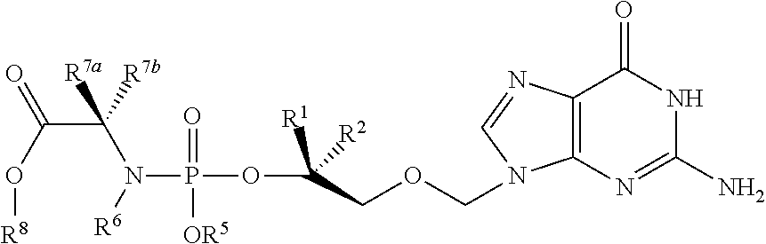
C12=C(N=C(N)NC1=O)N(COCC(OP(N([R6])C(C(O[R8])=O)([R7a])[R7b])(=O)[OR5])([R1])[R2])C=N2
